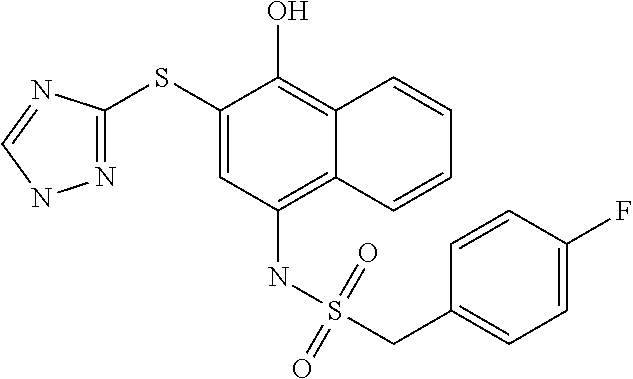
N1=C(SC2=CC(NS(CC3=CC=C(F)C=C3)(=O)=O)=C3C(=C2O)C=CC=C3)N=CN1
